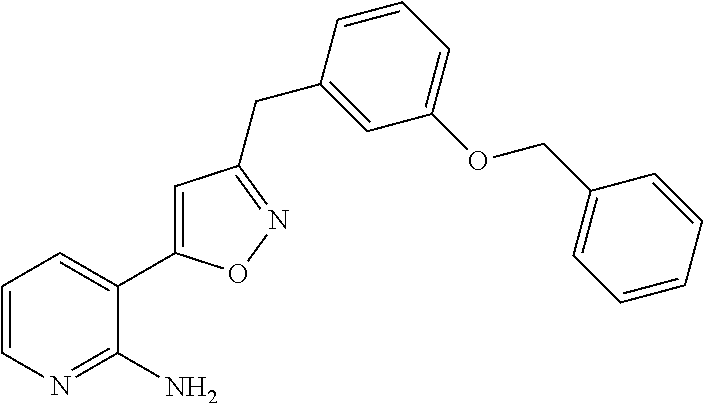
C1=CC(CC2=NOC(C3=CC=CN=C3N)=C2)=CC(OCC2=CC=CC=C2)=C1
